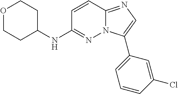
O1CCC(NC2=NN3C(=NC=C3C3=CC=CC(Cl)=C3)C=C2)CC1
